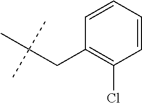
C(C1=C(Cl)C=CC=C1)C(C)(C)C
